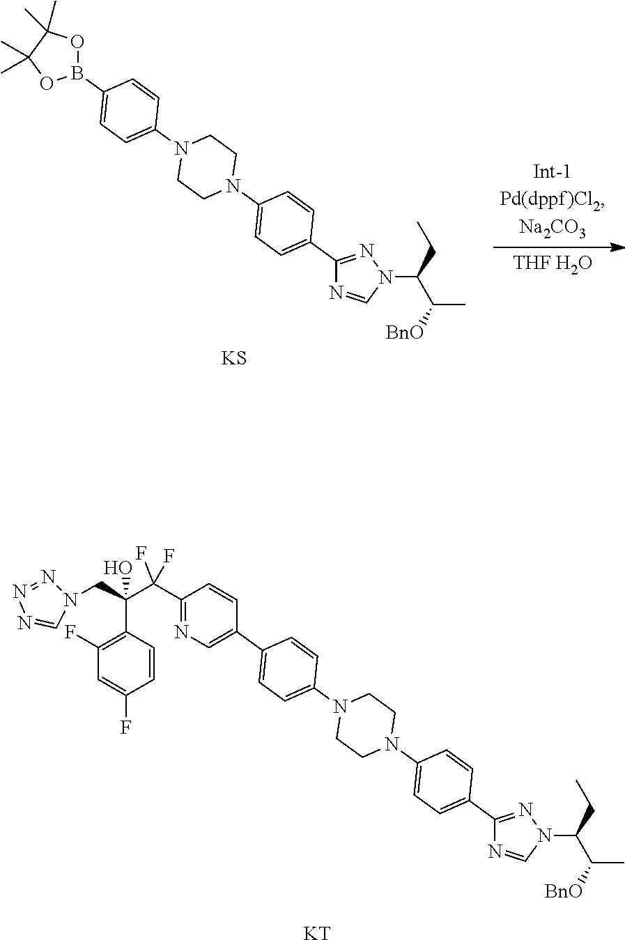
[KS].C1(C2=CC=C(N3CCN(C4=CC=C(B5OC(C)(C)C(C)(C)O5)C=C4)CC3)C=C2)=NN(C(CC)C([BnO])C)C=N1.[THF H2O].[KT].C(C(O)(CN1N=NN=C1)C1=C(F)C=C(F)C=C1)(F)(F)C1=NC=C(C2=CC=C(N3CCN(C4=CC=C(C5=NN(C(CC)C([BnO])C)C=N5)C=C4)CC3)C=C2)C=C1
